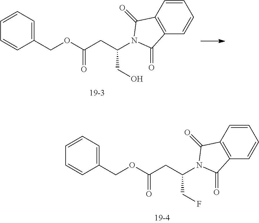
C(CC(N1C(=O)C2=C(C=CC=C2)C1=O)CF)(OCC1=CC=CC=C1)=O.C(CC(N1C(=O)C2=C(C=CC=C2)C1=O)CO)(OCC1=CC=CC=C1)=O
